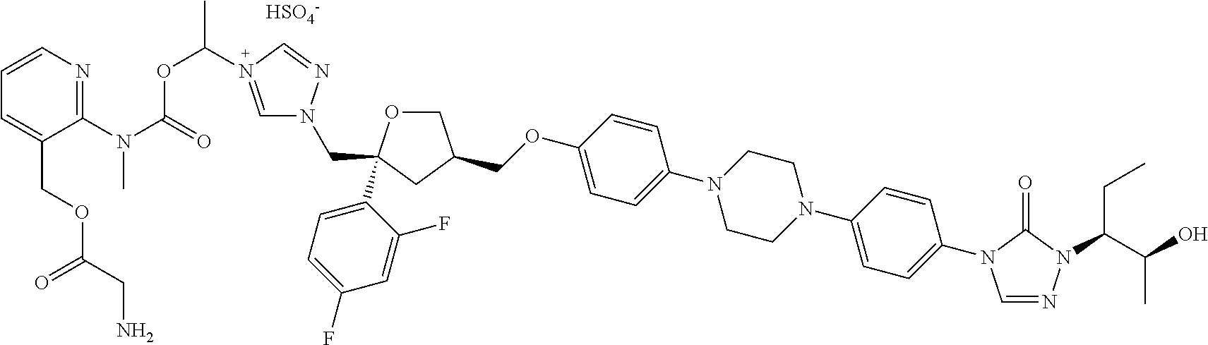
C(OC1=CC=C(N2CCN(C3=CC=C(N4C=NN(C(CC)C(O)C)C4=O)C=C3)CC2)C=C1)C1COC(C2=CC=C(F)C=C2F)(CN2C=N(C(C)OC(=O)N(C3=NC=CC=C3COC(CN)=O)C)C=N2)C1.[HSO4-]
